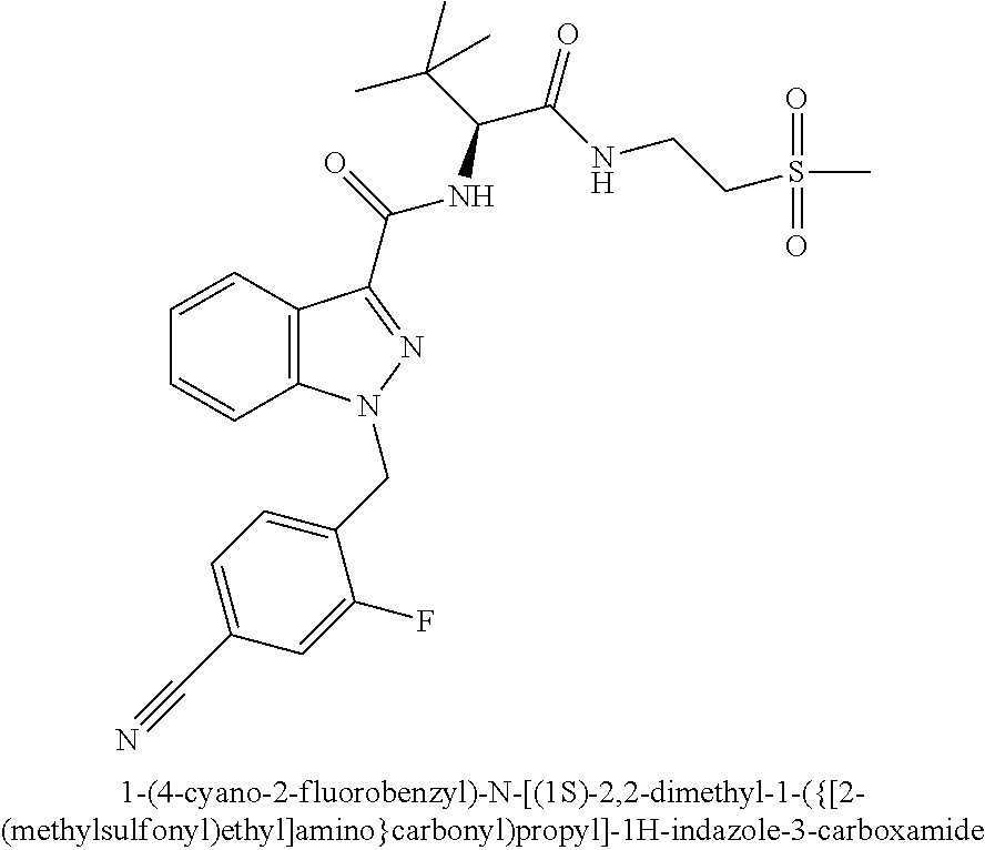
C1=CC2=C(C=C1)N(CC1=CC=C(C#N)C=C1F)N=C2C(NC(C(C)(C)C)C(NCCS(C)(=O)=O)=O)=O
